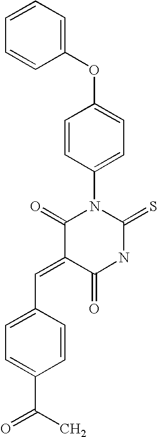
C1=CC=CC(OC2=CC=C(N3C(=O)C(=CC4=CC=C(C(C)=O)C=C4)C(=O)NC3=S)C=C2)=C1
